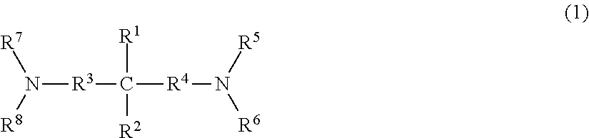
N([R3]C([R1])([R4]N([R6])[R5])[R2])([R8])[R7]
